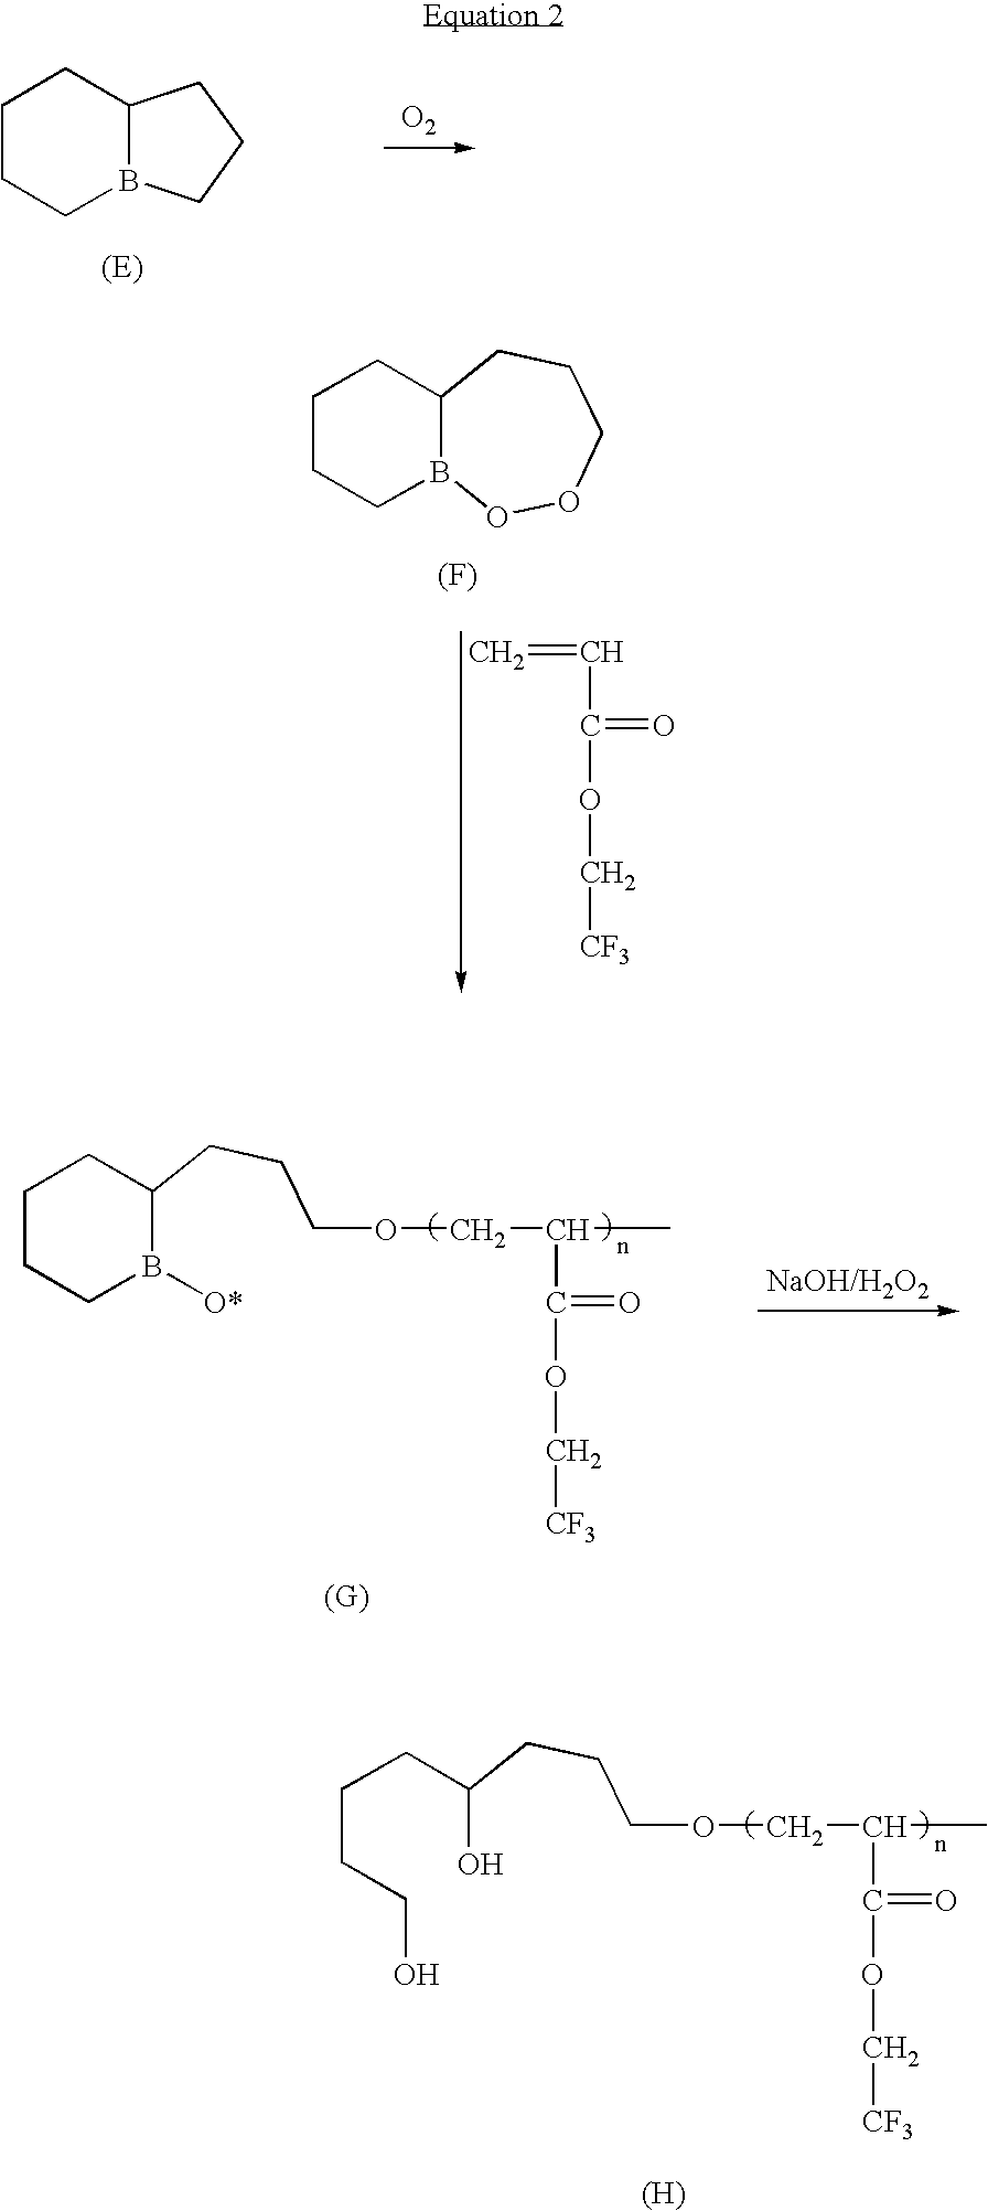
C1CCB2C(C1)CCC2.[O2].C1CCB2C(C1)CCCOO2.[(F)].C=CC(OC[CF3])=O.C1CCB([O*])C(CCCOCC(C)C(OC[CF3])=O)C1.C(CCO)CC(O)CCCOCC(C)C(OC[CF3])=O.[(H)]
